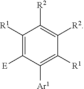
C1([R1])=C([E])C([Ar1])=C([R1])C([R2])=C1[R2]
